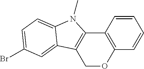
C1=CC2=C(C=C1)OCC1=C2N(C)C2=CC=C(Br)C=C12
